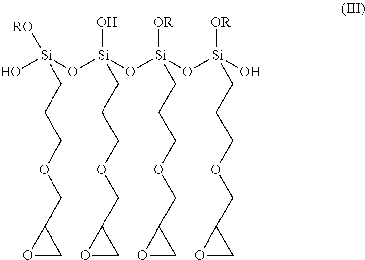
O[Si](O[Si](O[Si](O[Si](O)([OR])CCCOCC1OC1)([OR])CCCOCC1OC1)(O)CCCOCC1OC1)([RO])CCCOCC1OC1
